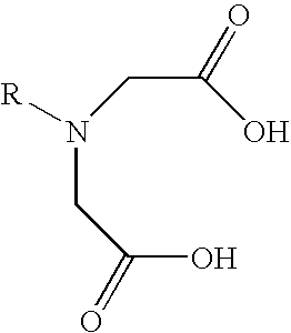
N(CC(O)=O)(CC(O)=O)[R]
